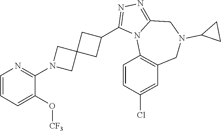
C1(N2CC3(C2)CC(C2=NN=C4N2C2=C(CN(C5CC5)C4)C=C(Cl)C=C2)C3)=NC=CC=C1O[CF3]
